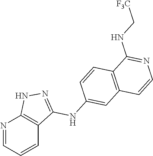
N1=CC=CC2=C1NN=C2NC1=CC2=C(C=C1)C(NC[F3C])=NC=C2
